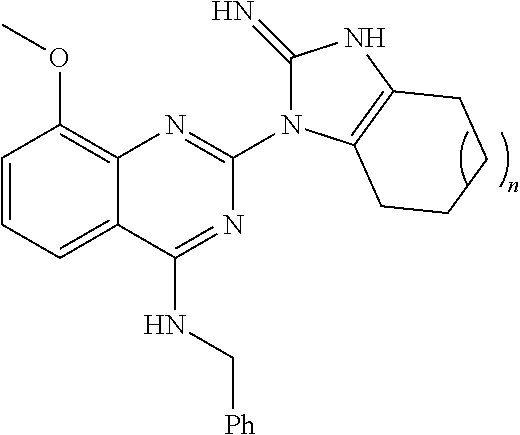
C1=CC=C2C(=C1OC)N=C(N1C(=N)NC3=C1CCCC3)N=C2NC[Ph]
